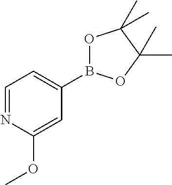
C1=NC(OC)=CC(B2OC(C)(C)C(C)(C)O2)=C1
